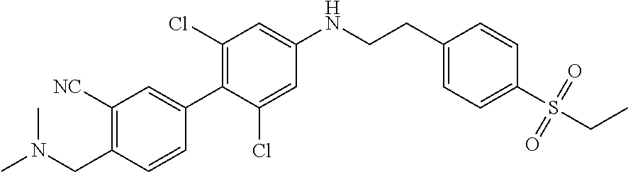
C1(CCNC2=CC(Cl)=C(C3=CC([NC])=C(CN(C)C)C=C3)C(Cl)=C2)=CC=C(S(CC)(=O)=O)C=C1
